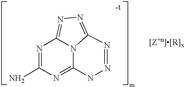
N1=C(N)N=C2N3C1=NN=C3N=NN2
